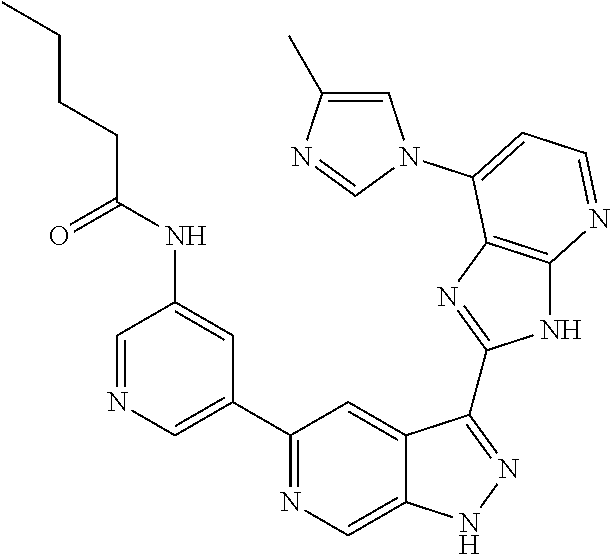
C1=NC=C(C2=NC=C3C(=C2)C(C2=NC4=C(N2)N=CC=C4N2C=C(C)N=C2)=NN3)C=C1NC(CCCC)=O
